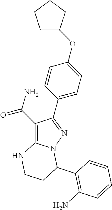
C1(C(N)=O)=C2N(N=C1C1=CC=C(OC3CCCC3)C=C1)C(C1=C(N)C=CC=C1)CCN2
